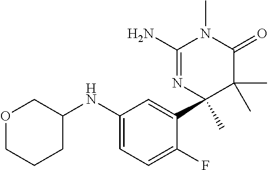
C1(N)=NC(C)(C2=CC(NC3COCCC3)=CC=C2F)C(C)(C)C(=O)N1C
